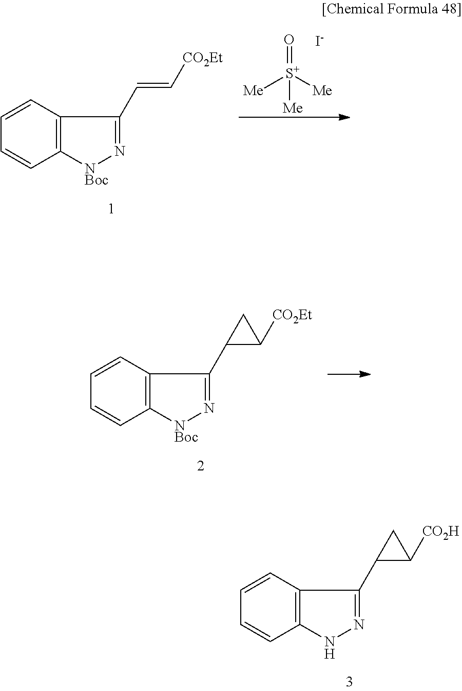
C12=C(C=CC=C1)C(C1C([CO2H])C1)=NN2.C12=C(C=CC=C1)C(C=C[CO2Et])=N[NBoc]2.[Me][S+]([Me])(=O)[Me].[I-].C12=C(C=CC=C1)C(C1C([CO2Et])C1)=N[NBoc]2
